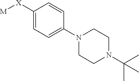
C1=C([X][M])C=CC(N2CCN(C(C)(C)C)CC2)=C1
